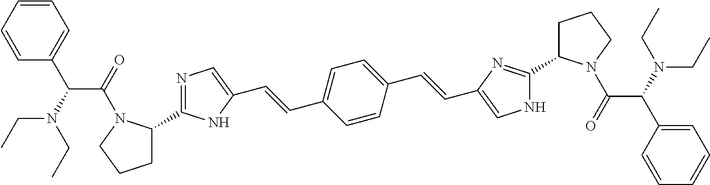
C1=CC(C=CC2=CNC(C3CCCN3C(=O)C(N(CC)CC)C3=CC=CC=C3)=N2)=CC=C1C=CC1=CN=C(C2CCCN2C(=O)C(N(CC)CC)C2=CC=CC=C2)N1
